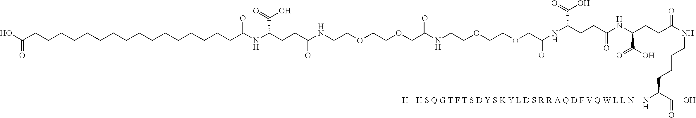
C(NC(CCC(NC(CCC(C(=O)O)NC(COCCOCCNC(COCCOCCNC(CCC(NC(CCCCCCCCCCCCCCCCC(O)=O)=O)C(O)=O)=O)=O)=O)=O)C(O)=O)=O)CCCC(N[H S Q G T F T S D Y S K Y L D S R R A Q D F V Q W L L N][H])C(=O)O
